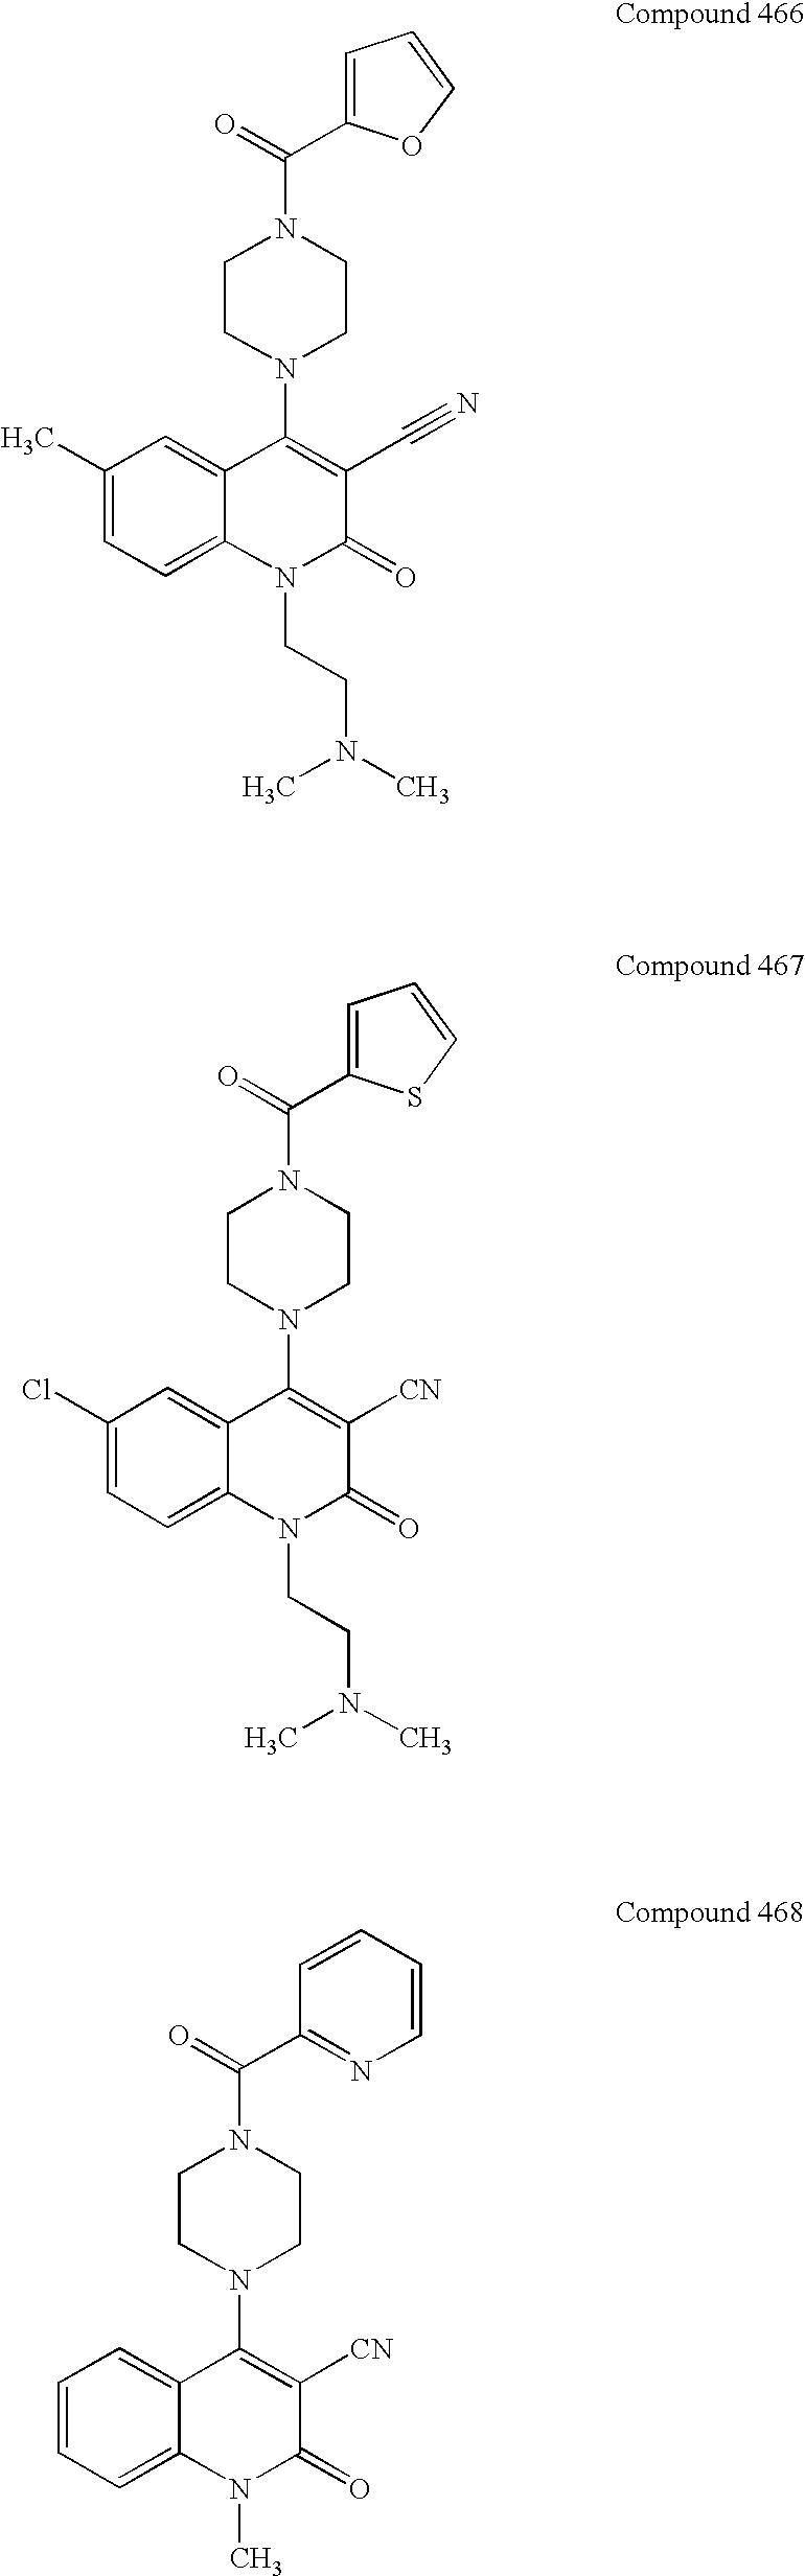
C1=C(C(=O)N2CCN(C3=C(C#N)C(=O)N(CCN(C)C)C4=CC=C(C)C=C34)CC2)OC=C1.C1=C(C(=O)N2CCN(C3=C([CN])C(=O)N(CCN(C)C)C4=CC=C(Cl)C=C34)CC2)SC=C1.C1(C(=O)N2CCN(C3=C([CN])C(=O)N(C)C4=CC=CC=C34)CC2)=NC=CC=C1
